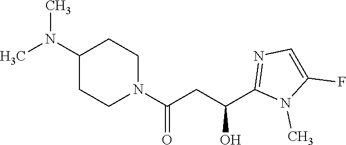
C1(N(C)C)CCN(C(CC(C2=NC=C(F)N2C)O)=O)CC1
